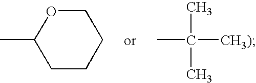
C1OC(C)CCC1.CC([CH3)])(C)C
